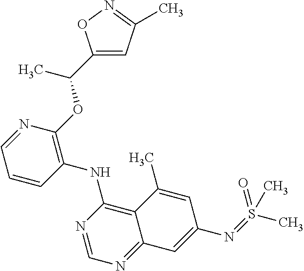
C1=CC(NC2=C3C(=NC=N2)C=C(N=S(=O)(C)C)C=C3C)=C(OC(C)C2=CC(C)=NO2)N=C1
